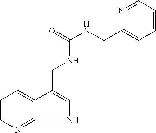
C1=CN=C2C(=C1)C(CNC(NCC1=CC=CC=N1)=O)=CN2
